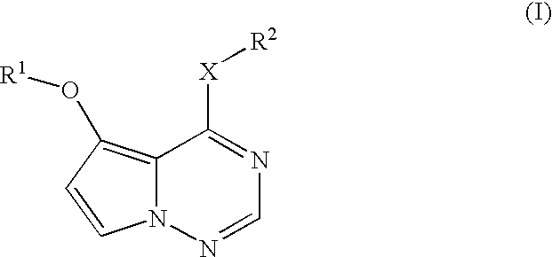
C12=C(O[R1])C=CN1N=CN=C2[X][R2]
